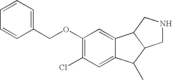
C1(OCC2=CC=CC=C2)=C(Cl)C=C2C(=C1)C1C(C2C)CNC1
